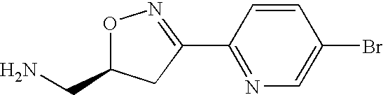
NCC1ON=C(C2=NC=C(Br)C=C2)C1
